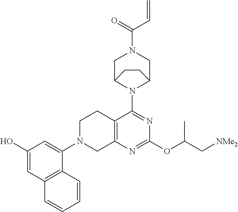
C12=C(N=C(OC(C[NMe2])C)N=C1N1C3CN(C(=O)C=C)CC1CC3)CN(C1=CC(O)=CC3=C1C=CC=C3)CC2
